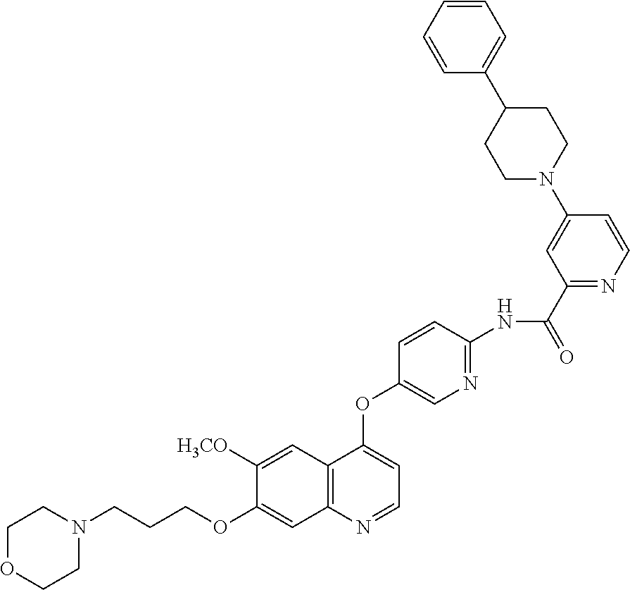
C1OCCN(CCCOC2=CC3=C(C=C2[H3CO])C(OC2=CN=C(NC(C4=NC=CC(N5CCC(C6=CC=CC=C6)CC5)=C4)=O)C=C2)=CC=N3)C1
